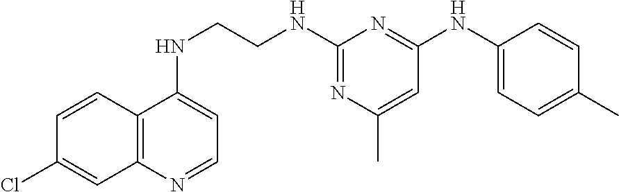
C12=C(N=CC=C1NCCNC1=NC(C)=CC(NC3=CC=C(C)C=C3)=N1)C=C(Cl)C=C2
